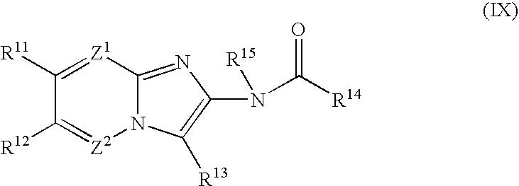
C1([R12])=[Z2]N2C(=NC(N(C([R14])=O)[R15])=C2[R13])[Z1]=C1[R11]
